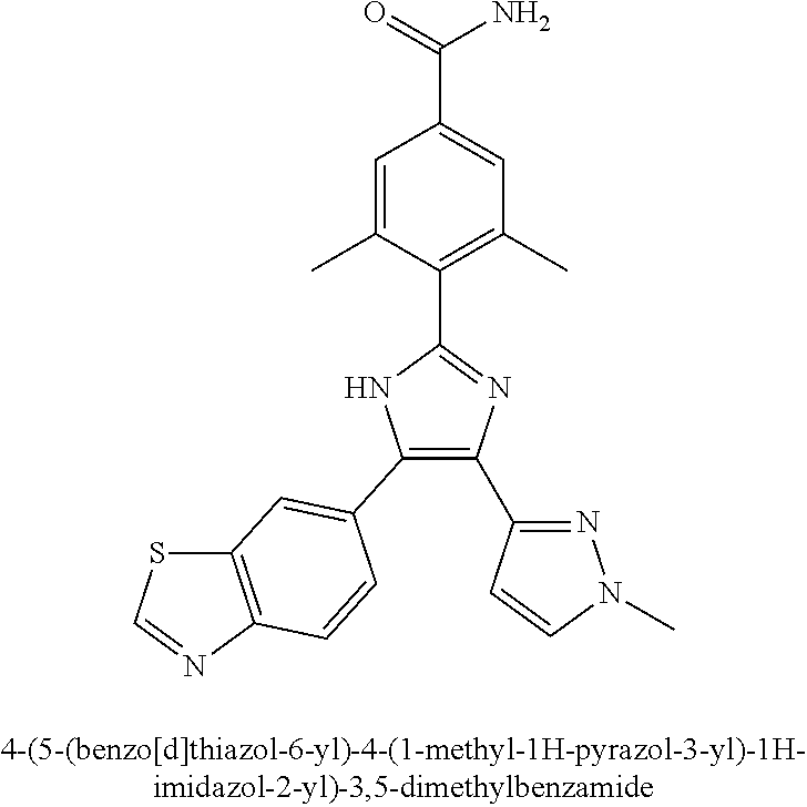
C1(C2=CC3=C(N=CS3)C=C2)=C(C2=NN(C)C=C2)N=C(C2=C(C)C=C(C(=O)N)C=C2C)N1
